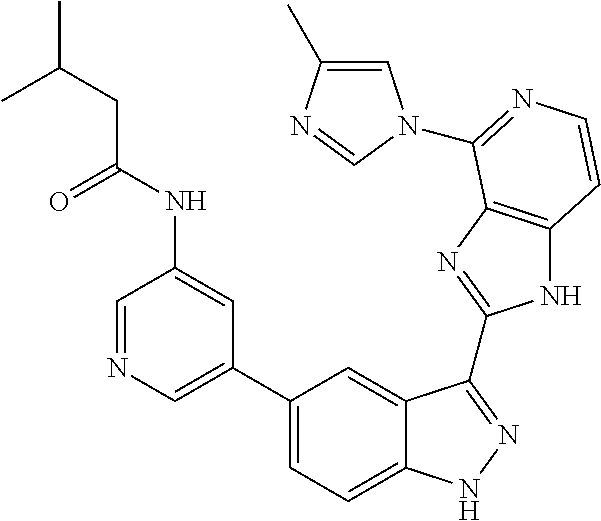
C1(C2=CN=CC(NC(=O)CC(C)C)=C2)=CC=C2C(=C1)C(C1=NC3=C(N1)C=CN=C3N1C=C(C)N=C1)=NN2
